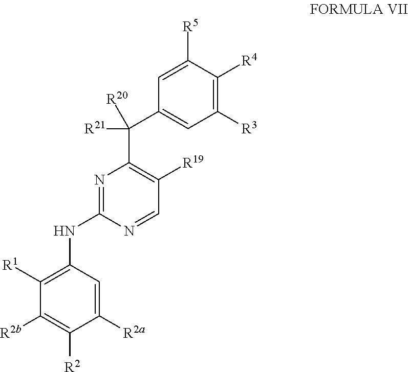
C1=NC(NC2=C([R1])C([R2b])=C([R2])C([R2a])=C2)=NC(C(C2=CC([R3])=C([R4])C([R5])=C2)([R21])[R20])=C1[R19]
